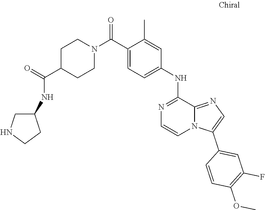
N1=C(NC2=CC=C(C(N3CCC(C(NC4CNCC4)=O)CC3)=O)C(C)=C2)C2=NC=C(C3=CC(F)=C(OC)C=C3)N2C=C1
